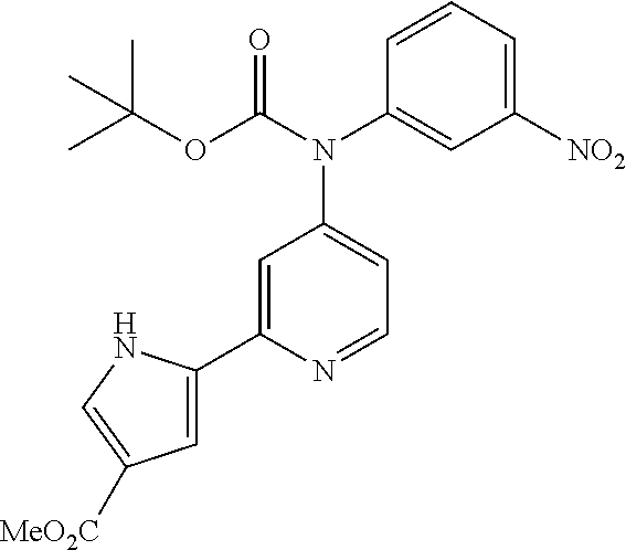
C1=C(C2=CC([MeO2C])=CN2)N=CC=C1N(C1=CC([NO2])=CC=C1)C(=O)OC(C)(C)C
